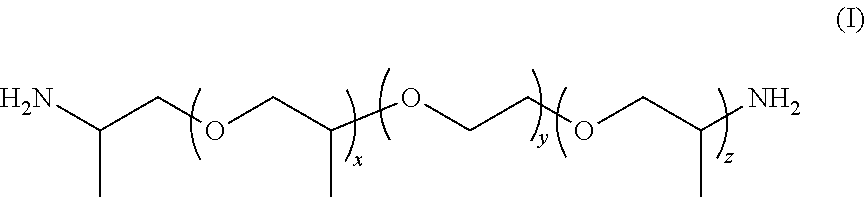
NC(COCC(OCCOCC(C)N)C)C
